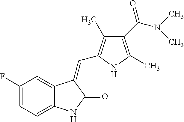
C1(F)=CC=C2C(=C1)C(=CC1=C(C)C(C(N(C)C)=O)=C(C)N1)C(=O)N2
